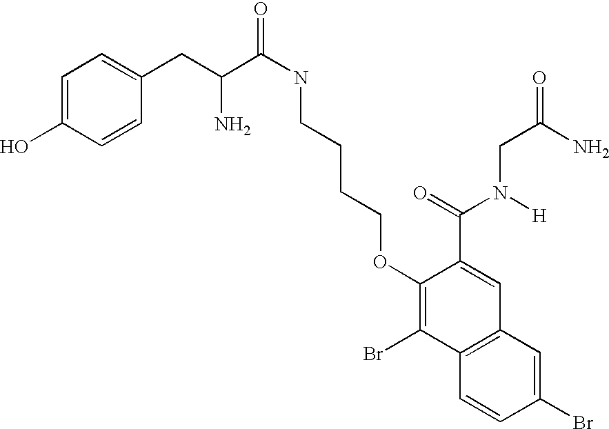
C1=C(O)C=CC(CC(C(NCCCCOC2=C(Br)C3=C(C=C2C(=O)N([H])CC(N)=O)C=C(Br)C=C3)=O)N)=C1
